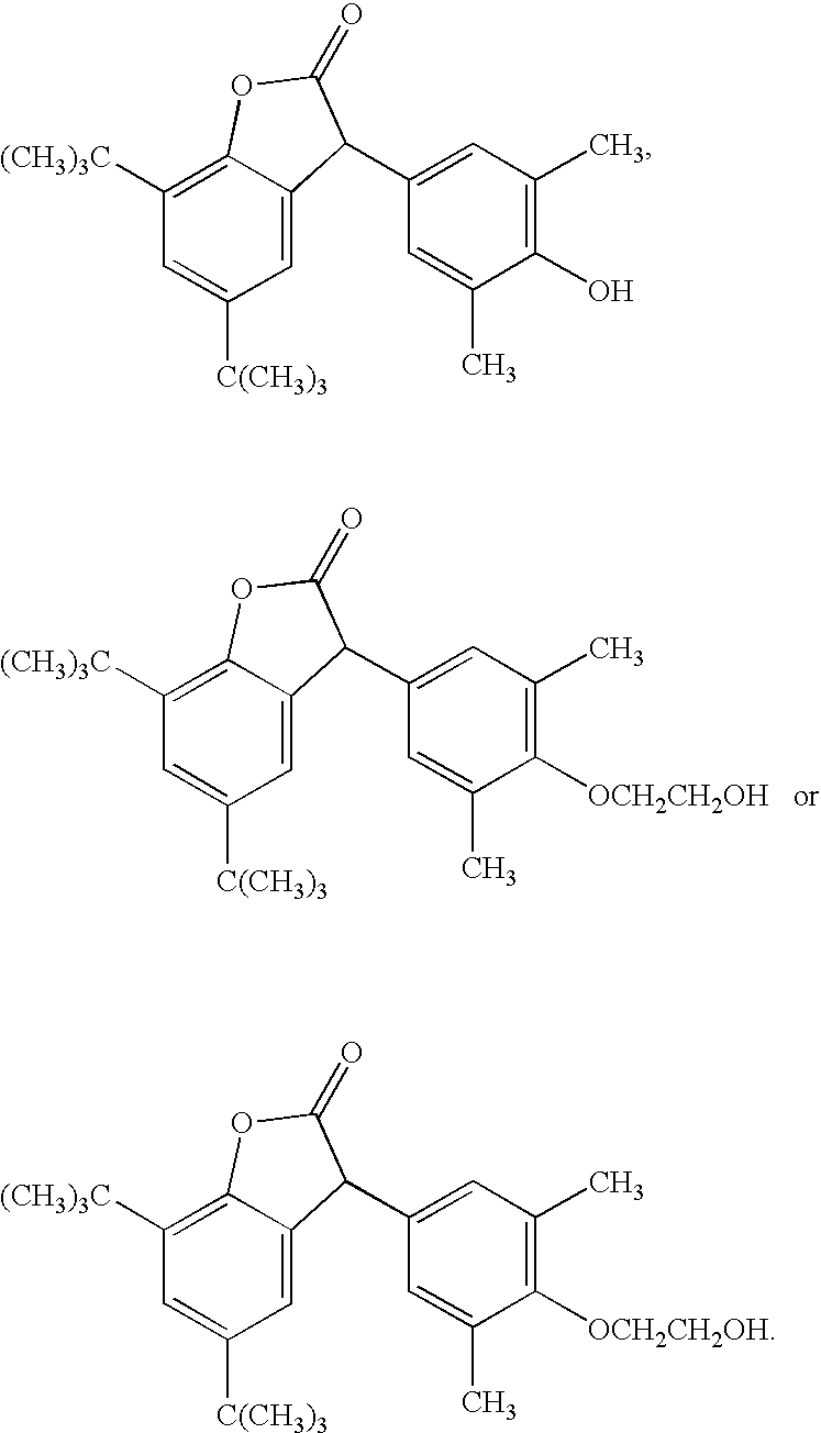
C12=CC([C(CH3)3])=CC([(CH3)3C])=C1OC(=O)C2C1=CC(C)=C([OCH2CH2OH])C(C)=C1.C12=CC([C(CH3)3])=CC([(CH3)3C])=C1OC(=O)C2C1=CC(C)=C(O)C(C)=C1.C12=CC([C(CH3)3])=CC([(CH3)3C])=C1OC(=O)C2C1=CC(C)=C([OCH2CH2OH])C(C)=C1
